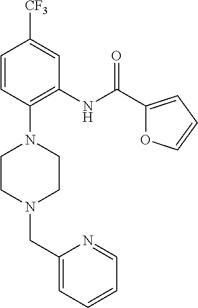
C1=CC(N2CCN(CC3=CC=CC=N3)CC2)=C(NC(C2=CC=CO2)=O)C=C1[CF3]
